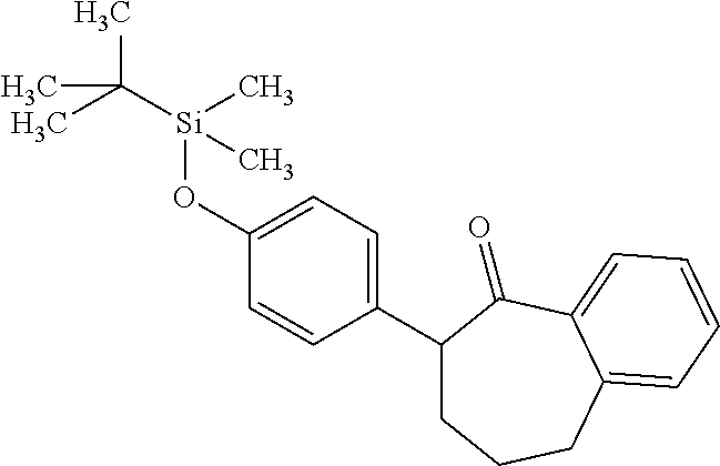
C1(C2CCCC3=CC=CC=C3C2=O)=CC=C(O[Si](C(C)(C)C)(C)C)C=C1
